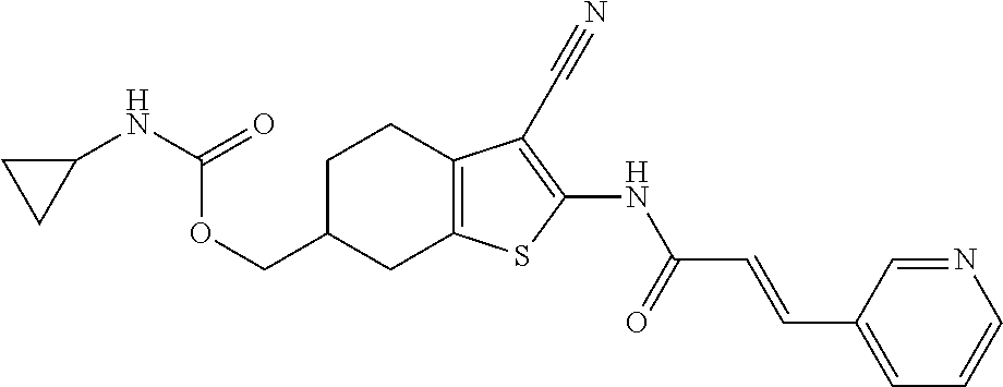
O(CC1CC2=C(CC1)C(C#N)=C(NC(C=CC1=CC=CN=C1)=O)S2)C(=O)NC1CC1
